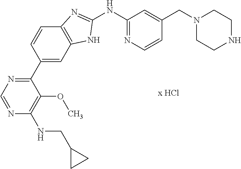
N1=CN=C(C2=CC3=C(C=C2)N=C(NC2=NC=CC(CN4CCNCC4)=C2)N3)C(OC)=C1NCC1CC1
